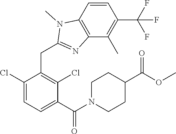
C1(Cl)=CC=C(C(N2CCC(C(OC)=O)CC2)=O)C(Cl)=C1CC1=NC2=C(N1C)C=CC(C(F)(F)F)=C2C
